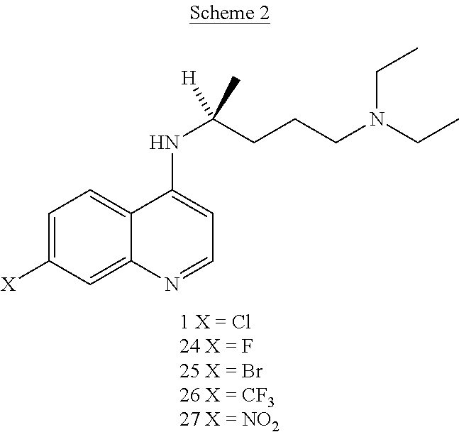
C1=C([X])C=C2C(=C1)C(NC(CCCN(CC)CC)([H])C)=CC=N2
